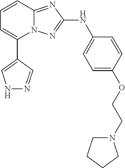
C1=CC2=NC(NC3=CC=C(OCCN4CCCC4)C=C3)=NN2C(C2=CNN=C2)=C1
